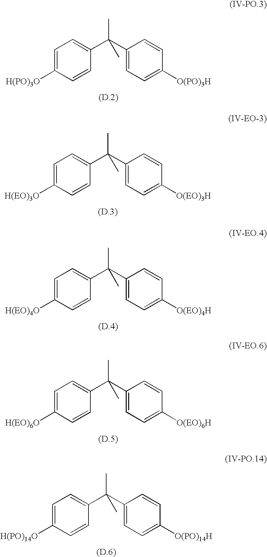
C1=C([H(PO)3O])C=CC(C(C2=CC=C([O(PO)3H])C=C2)(C)C)=C1.C1=C([H(EO)3O])C=CC(C(C2=CC=C([O(EO)3H])C=C2)(C)C)=C1.C1=C([H(EO)4O])C=CC(C(C2=CC=C([O(EO)4H])C=C2)(C)C)=C1.C1=C([H(EO)6O])C=CC(C(C2=CC=C([O(EO)6H])C=C2)(C)C)=C1.C1=C([H(PO)14O])C=CC(C(C2=CC=C([O(PO)14H])C=C2)(C)C)=C1
